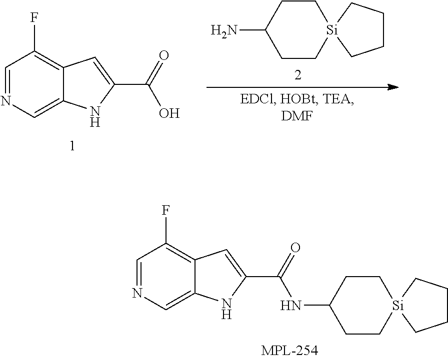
C12=CN=CC(F)=C1C=C(C(=O)O)N2.C1CC(N)CC[Si]12CCCC2.C12=CN=CC(F)=C1C=C(C(=O)NC1CC[Si]3(CC1)CCCC3)N2
